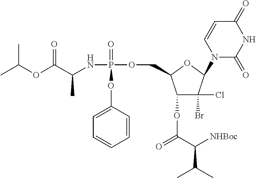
C1=CC(OP(=O)(OCC2OC(N3C(=O)NC(=O)C=C3)C(Br)(Cl)C2OC(=O)C([NHBoc])C(C)C)NC(C(OC(C)C)=O)C)=CC=C1
